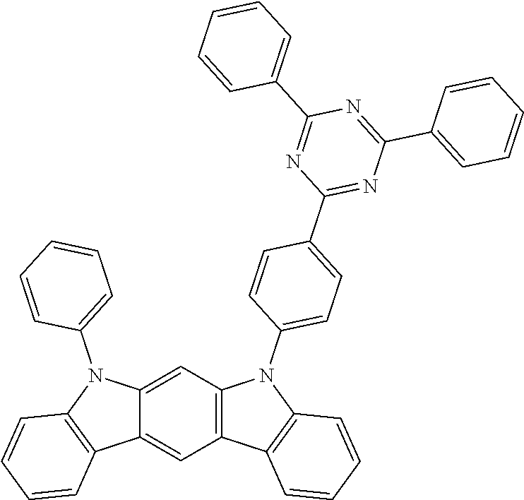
C12=CC3=C(C=C1C1=C(N2C2=CC=CC=C2)C=CC=C1)C1=C(N3C2=CC=C(C3=NC(C4=CC=CC=C4)=NC(C4=CC=CC=C4)=N3)C=C2)C=CC=C1
